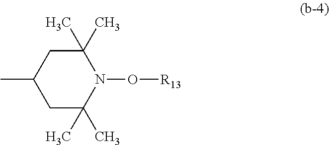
CC1CC(C)(C)N(O[R13])C(C)(C)C1
